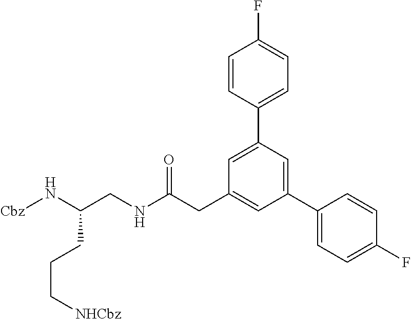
C1=CC(C2=CC(CC(=O)NCC(CCC[NHCbz])N[Cbz])=CC(C3=CC=C(F)C=C3)=C2)=CC=C1F
